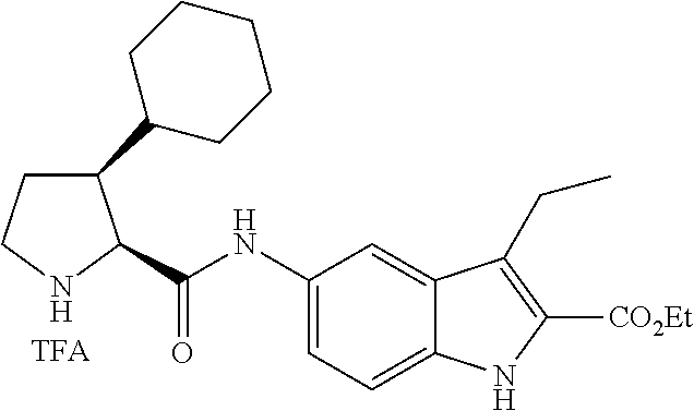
C1CNC(C(NC2=CC=C3C(=C2)C(CC)=C([CO2Et])N3)=O)C1C1CCCCC1.[TFA]
